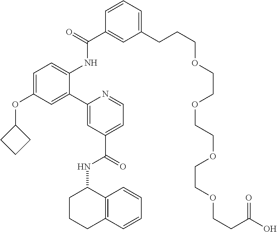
C1(CCCOCCOCCOCCOCCC(O)=O)=CC=CC(C(=O)NC2=CC=C(OC3CCC3)C=C2C2=CC(C(=O)NC3CCCC4=C3C=CC=C4)=CC=N2)=C1
